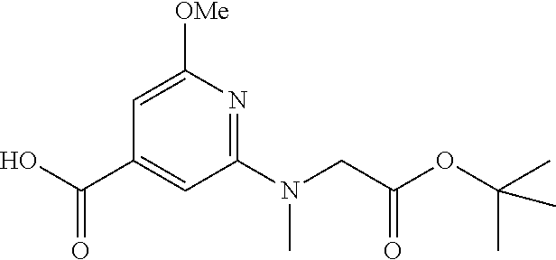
C1=C([OMe])N=C(N(C)CC(=O)OC(C)(C)C)C=C1C(O)=O
